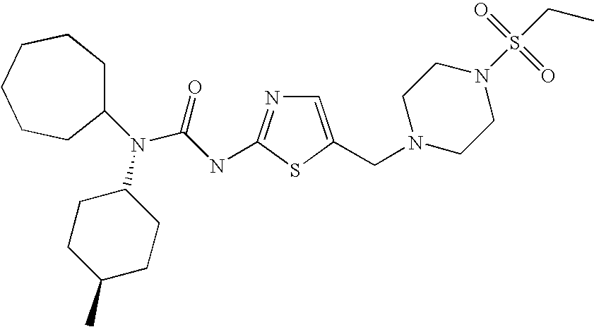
C1=C(CN2CCN(S(CC)(=O)=O)CC2)SC(NC(N(C2CCC(C)CC2)C2CCCCCC2)=O)=N1
